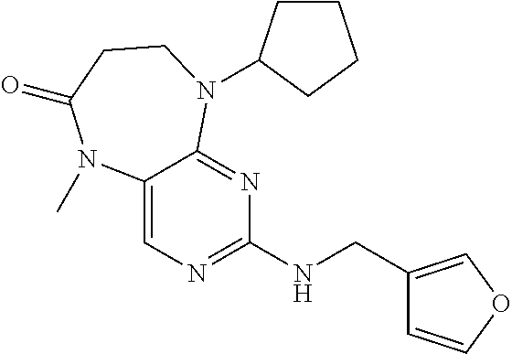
C(NC1=NC=C2C(=N1)N(C1CCCC1)CCC(=O)N2C)C1=COC=C1
